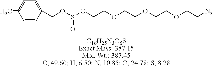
O(CC1=CC=C(C)C=C1)S(OCCOCCOCCOCC[N3])=O
